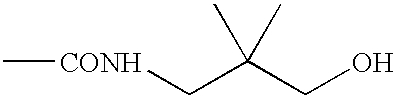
C(C[CONH]C)(CO)(C)C
